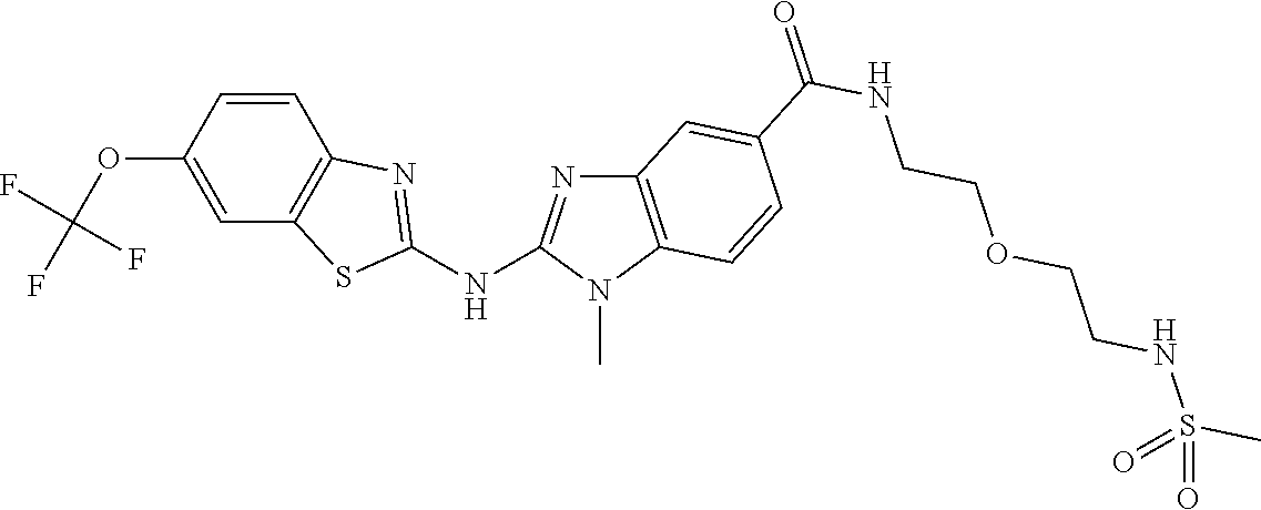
C1(OC(F)(F)F)=CC2=C(C=C1)N=C(NC1=NC3=C(N1C)C=CC(C(NCCOCCNS(C)(=O)=O)=O)=C3)S2
